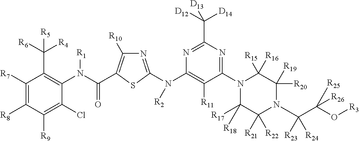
C1([R7])=C([R8])C([R9])=C(Cl)C(N(C(=O)C2=C([R10])N=C(N(C3=C([R11])C(N4C([R17])([R18])C([R21])([R22])N(C(C(O[R3])([R25])[R26])([R23])[R24])C([R20])([R19])C4([R15])[R16])=NC(C([D12])([D14])[D13])=N3)[R2])S2)[R1])=C1C([R6])([R4])[R5]
